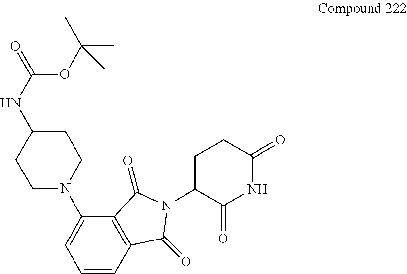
C1=CC2=C(C(N3CCC(NC(OC(C)(C)C)=O)CC3)=C1)C(=O)N(C1C(=O)NC(=O)CC1)C2=O
